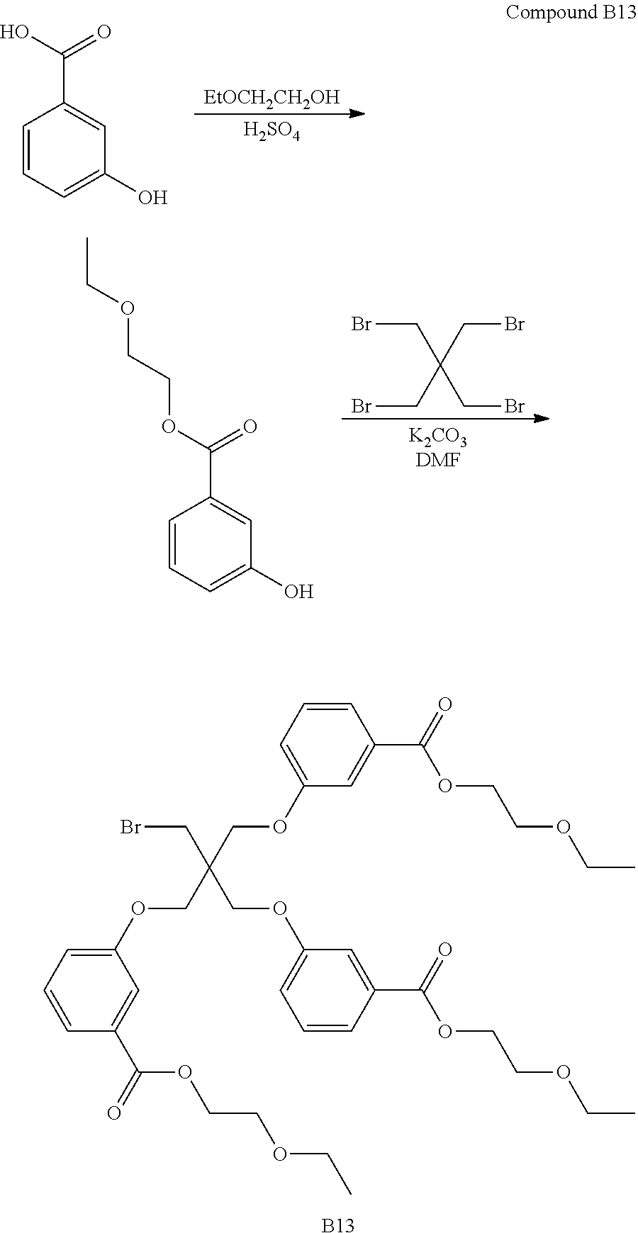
[B13].BrCC(COC1=CC=CC(C(=O)OCCOCC)=C1)(COC1=CC=CC(C(=O)OCCOCC)=C1)COC1=CC=CC(C(=O)OCCOCC)=C1.C1=CC=C(O)C=C1C(=O)O.[EtOCH2CH2OH].[H2SO4].BrCC(CBr)(CBr)CBr.C1=CC=C(O)C=C1C(=O)OCCOCC
